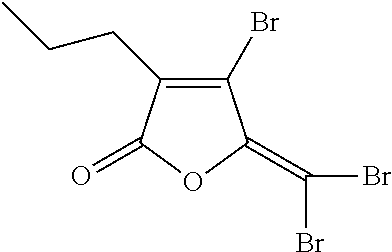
C1(Br)=C(CCC)C(=O)OC1=C(Br)Br
